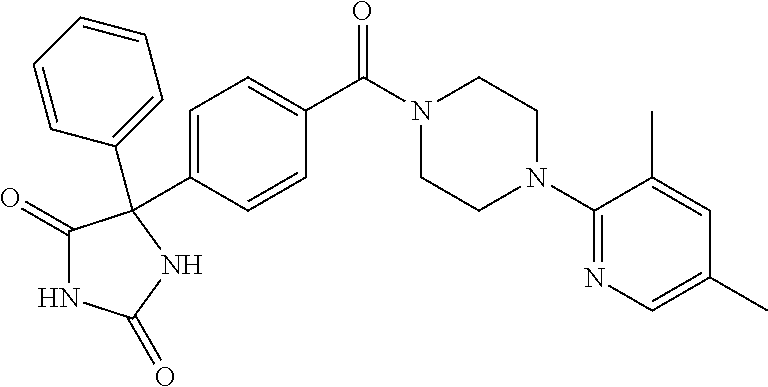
C1=C(C2(C3=CC=CC=C3)NC(=O)NC2=O)C=CC(C(N2CCN(C3=NC=C(C)C=C3C)CC2)=O)=C1
